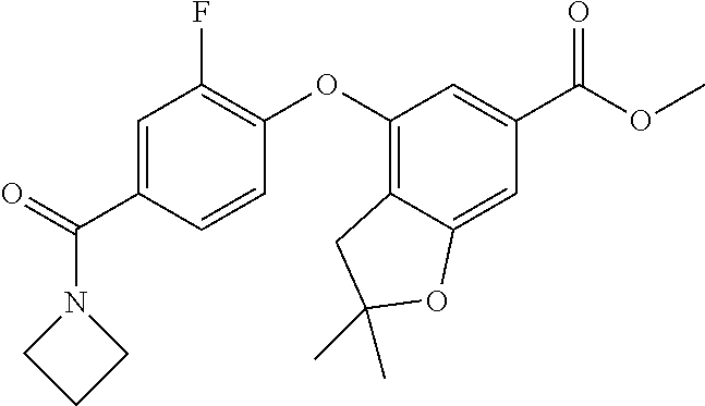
C1=C(C(=O)N2CCC2)C=CC(OC2=C3C(=CC(C(OC)=O)=C2)OC(C)(C)C3)=C1F
